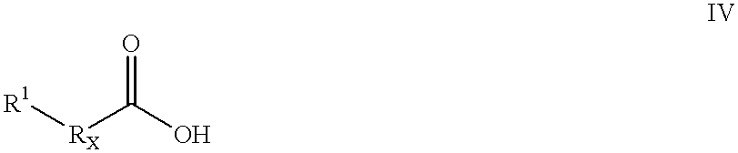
[R1][RX]C(O)=O
